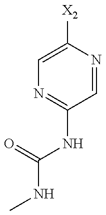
C1=C([X2])N=CC(NC(NC)=O)=N1
